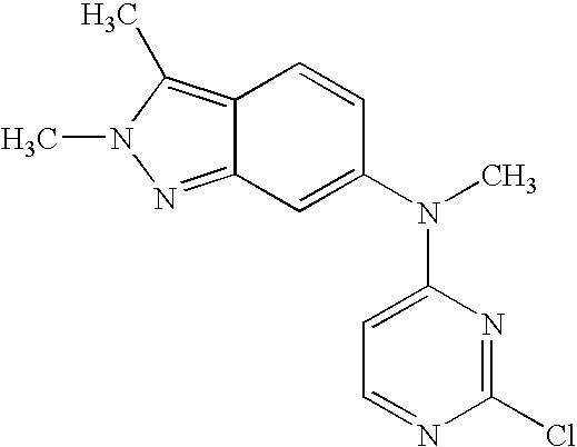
C12=NN(C)C(C)=C1C=CC(N(C1=CC=NC(Cl)=N1)C)=C2
